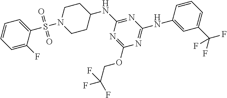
C1=C(F)C(S(=O)(=O)N2CCC(NC3=NC(NC4=CC(C(F)(F)F)=CC=C4)=NC(OCC(F)(F)F)=N3)CC2)=CC=C1
